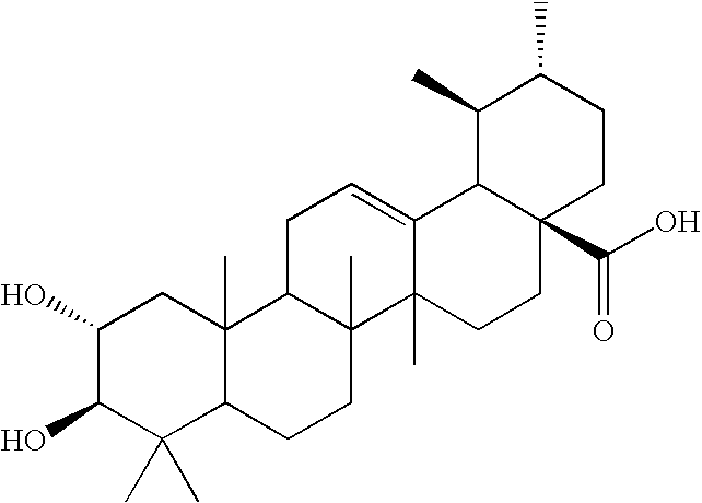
C1(O)C(O)C(C)(C)C2C(C)(C1)C1C(C)(CC2)C2(C)C(=CC1)C1C(C(O)=O)(CC2)CCC(C)C1C
